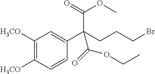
C1([H3CO])=C([H3CO])C=CC(C(CCCBr)(C(=O)OC)C(=O)OCC)=C1
